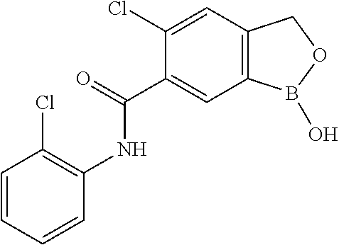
C1(Cl)=CC2=C(C=C1C(=O)NC1=C(Cl)C=CC=C1)B(O)OC2
